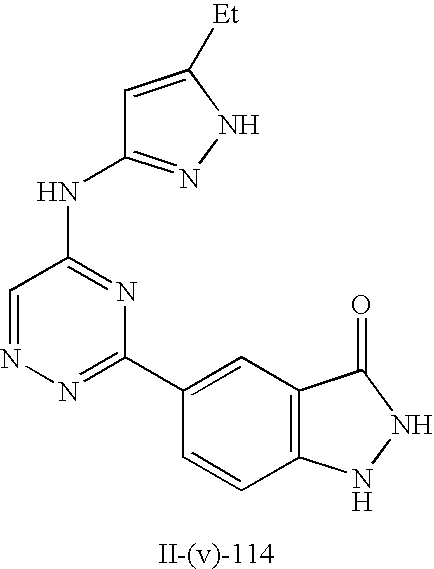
C1=C([Et])NN=C1NC1=NC(C2=CC3=C(C=C2)NNC3=O)=NN=C1
